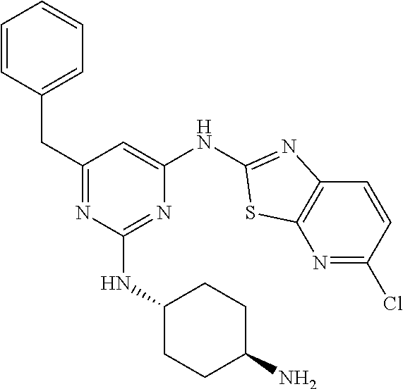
C1=CC(CC2=NC(NC3CCC(N)CC3)=NC(NC3=NC4=C(N=C(Cl)C=C4)S3)=C2)=CC=C1
